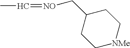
C1(C[NO]=CC)CC[NMe]CC1
